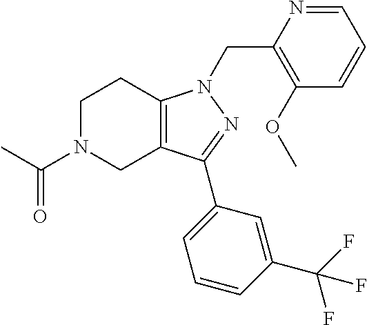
C1N(C(C)=O)CC2=C(C1)N(CC1=C(OC)C=CC=N1)N=C2C1=CC=CC(C(F)(F)F)=C1
